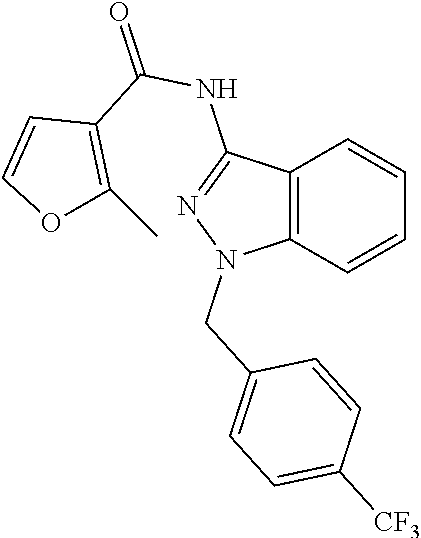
C12=C(C=CC=C1)N(CC1=CC=C([CF3])C=C1)N=C2NC(=O)C1=C(C)OC=C1
